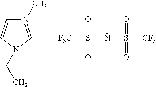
[N+]1(C)=CN(CC)C=C1.[F3C]S(NS([CF3])(=O)=O)(=O)=O
